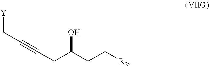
C(CC(CC[R2])O)#CC[Y]
